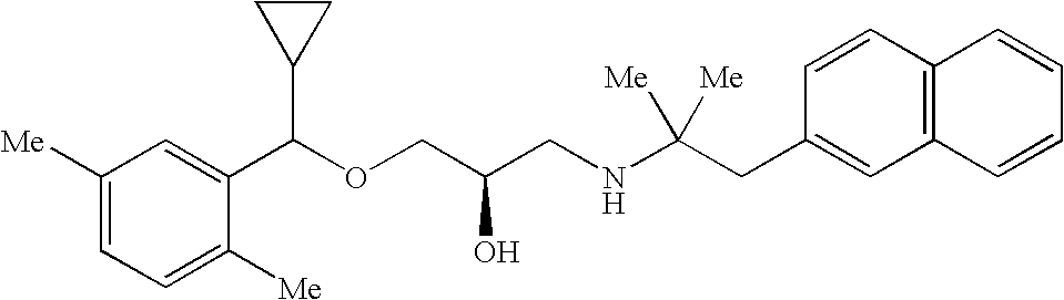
C1=C([Me])C(C(OCC(CNC(CC2=CC3=C(C=C2)C=CC=C3)([Me])[Me])O)C2CC2)=CC([Me])=C1
